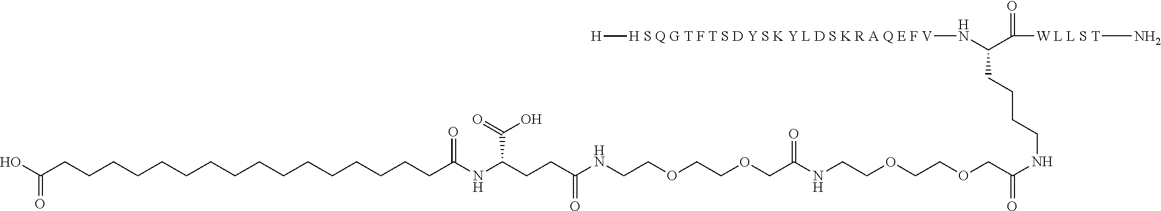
C(COCCOCCNC(CCC(NC(CCCCCCCCCCCCCCCCC(O)=O)=O)C(O)=O)=O)(=O)NCCOCCOCC(=O)NCCCCC(N[H S Q G T F T S D Y S K Y L D S K R A Q E F V][H])C(=O)[W L L S T]N
